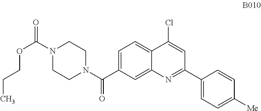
C1=C(C(N2CCN(C(=O)OCCC)CC2)=O)C=C2C(=C1)C(Cl)=CC(C1=CC=C([Me])C=C1)=N2
